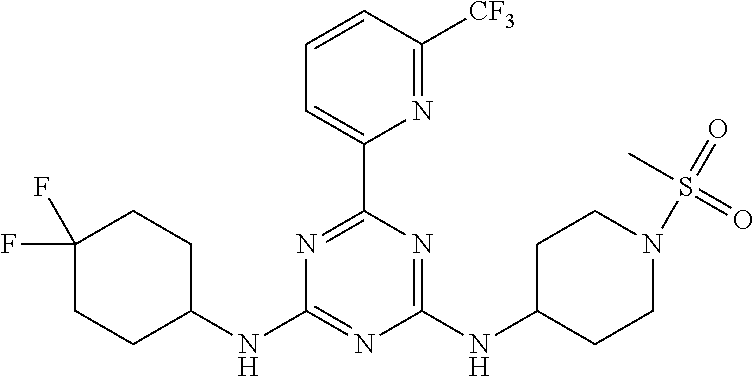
N1=C(C2=CC=CC([CF3])=N2)N=C(NC2CCN(S(=O)(C)=O)CC2)N=C1NC1CCC(F)(F)CC1
